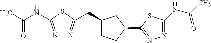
CC(NC1=NN=C(CC2CCC(C3=NN=C(NC(C)=O)S3)C2)S1)=O
